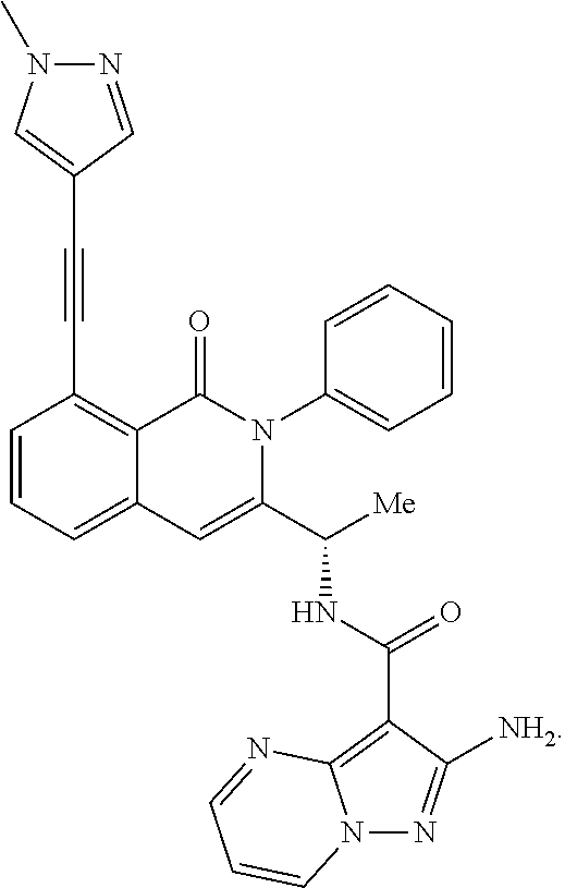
N1=CC(C#CC2=C3C(=CC=C2)C=C(C(NC(=O)C2=C4N(N=C2[NH2])C=CC=N4)[Me])N(C2=CC=CC=C2)C3=O)=CN1C
